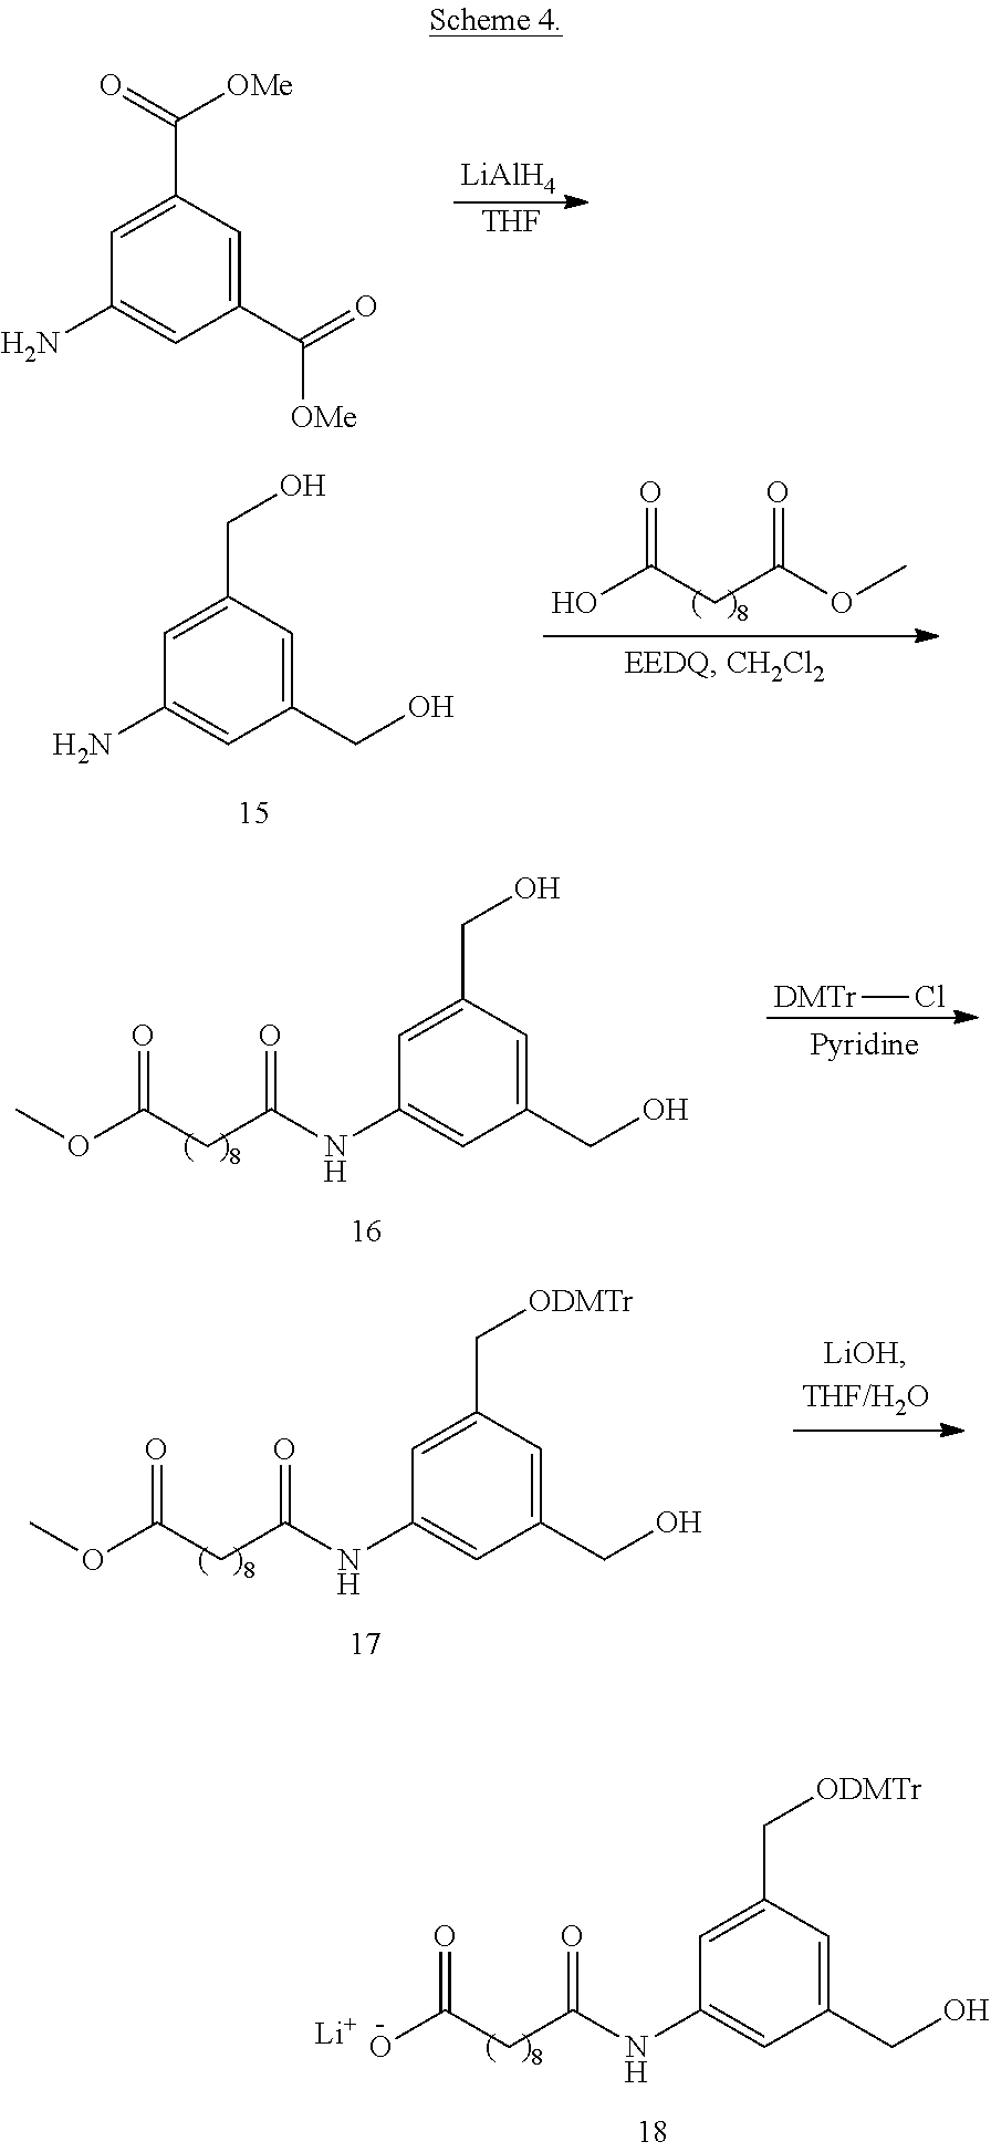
[LiAlH4].[THF].C1(C(=O)[OMe])=CC(C(=O)[OMe])=CC(N)=C1.OC(CC(OC)=O)=O.C1(CO)=CC(CO)=CC(N)=C1.O(C(CC(NC1=CC(CO)=CC(CO)=C1)=O)=O)C.[DMTr]Cl.O(C(CC(NC1=CC(CO)=CC(C[ODMTr])=C1)=O)=O)C.OC(CC(NC1=CC(CO)=CC(C[ODMTr])=C1)=O)=O.[Li]
